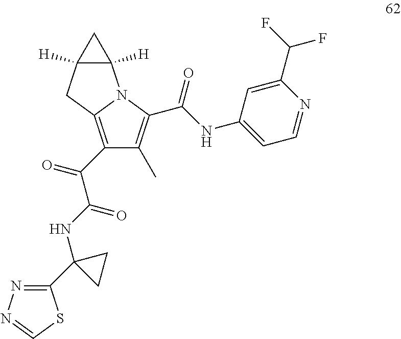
C1(C(=O)C(NC2(C3=NN=CS3)CC2)=O)=C2N(C(C(NC3=CC=NC(C(F)F)=C3)=O)=C1C)C1([H])C([H])(C2)C1
